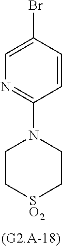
C1=C(Br)C=CC(N2CC[SO2]CC2)=N1
